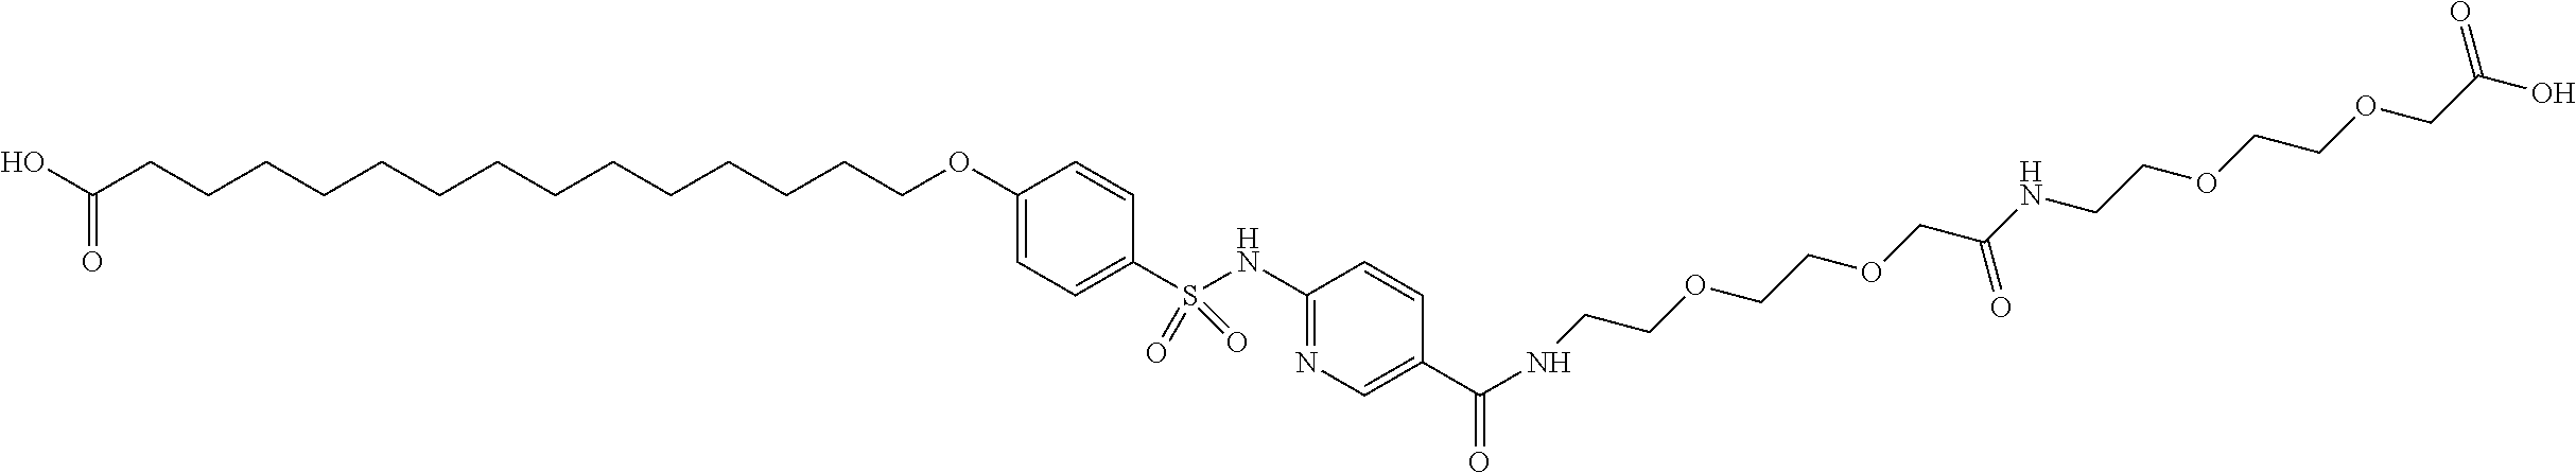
OC(CCCCCCCCCCCCCCOC1=CC=C(S(NC2=NC=C(C(NCCOCCOCC(NCCOCCOCC(O)=O)=O)=O)C=C2)(=O)=O)C=C1)=O
